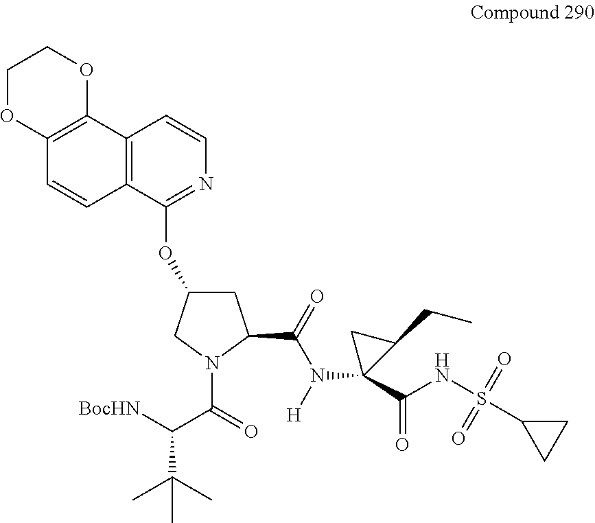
[BocHN]C(C(=O)N1C(C(=O)N([H])C2(C(NS(C3CC3)(=O)=O)=O)C(CC)C2)CC(OC2=NC=CC3=C2C=CC2=C3OCCO2)C1)C(C)(C)C
